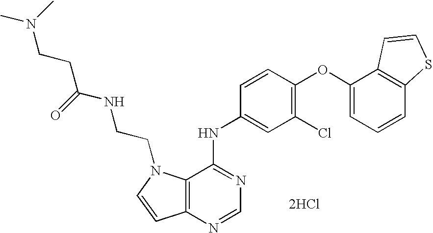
C12=C(N=CN=C1NC1=CC(Cl)=C(OC3=CC=CC4=C3C=CS4)C=C1)C=CN2CCNC(CCN(C)C)=O.[2HCl]
